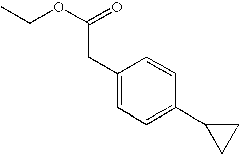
C1(CC(OCC)=O)=CC=C(C2CC2)C=C1
